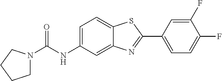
C1N(C(NC2=CC=C3C(=C2)N=C(C2=CC=C(F)C(F)=C2)S3)=O)CCC1
